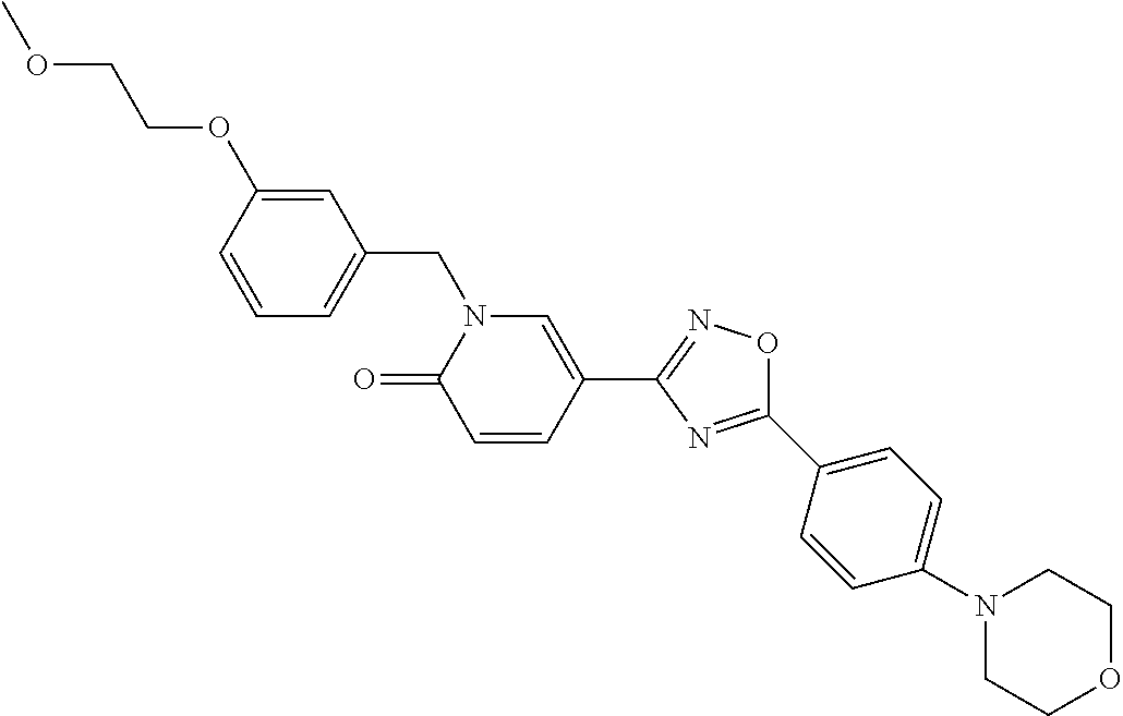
C1=CC(OCCOC)=CC(CN2C(=O)C=CC(C3=NOC(C4=CC=C(N5CCOCC5)C=C4)=N3)=C2)=C1
